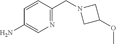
C1(N)=CN=C(CN2CC(OC)C2)C=C1
